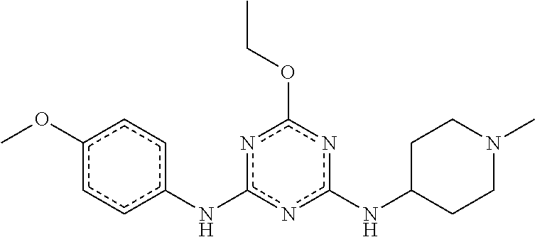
C1C(Nc2nc(Nc3ccc(OC)cc3)nc(OCC)n2)CCN(C)C1
